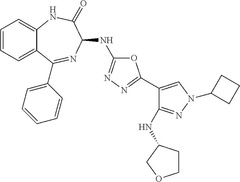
C1=CC=C2C(=C1)NC(=O)C(NC1=NN=C(C3=CN(C4CCC4)N=C3NC3CCOC3)O1)N=C2C1=CC=CC=C1
